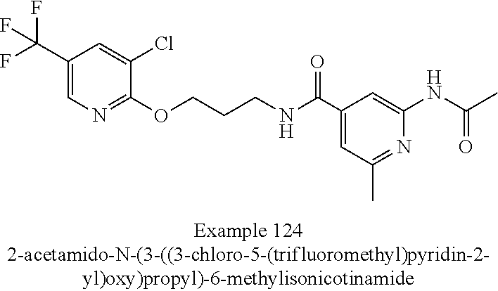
C1(C(F)(F)F)=CN=C(OCCCNC(C2=CC(C)=NC(NC(C)=O)=C2)=O)C(Cl)=C1
